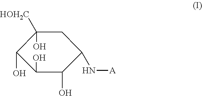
C1C(N[A])C(O)C(O)C(O)C1(O)[HOH2C]
